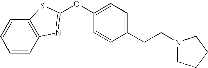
C1=CC2=C(C=C1)SC(OC1=CC=C(CCN3CCCC3)C=C1)=N2
